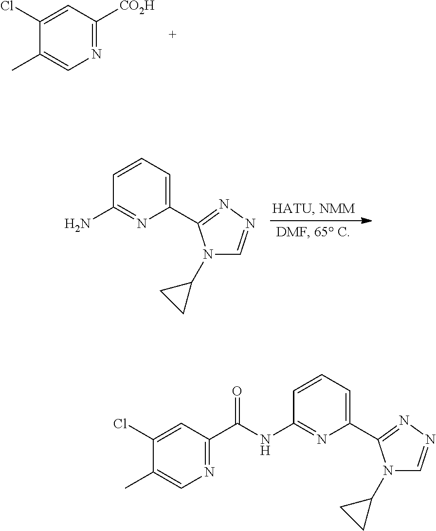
N1=C([CO2H])C=C(Cl)C(C)=C1.C1(C2=NN=CN2C2CC2)=CC=CC(N)=N1.C1(C2=NN=CN2C2CC2)=CC=CC(NC(=O)C2=NC=C(C)C(Cl)=C2)=N1
